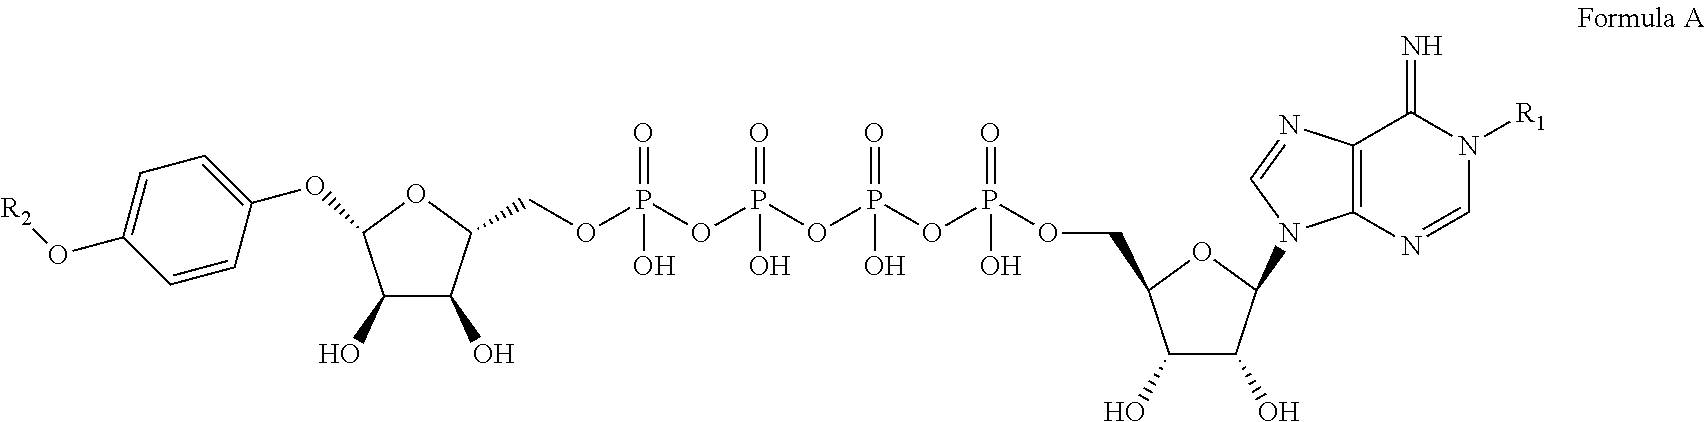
C1(O)C(O)C(COP(OP(OP(OP(OCC2C(O)C(O)C(N3C4=C(N=C3)C(=N)N([R1])C=N4)O2)(=O)O)(=O)O)(=O)O)(=O)O)OC1OC1=CC=C(O[R2])C=C1
